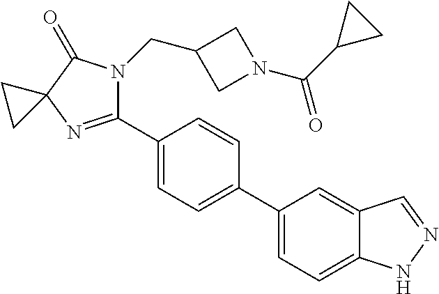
C12(N=C(C3=CC=C(C4=CC=C5C(=C4)C=NN5)C=C3)N(CC3CN(C(C4CC4)=O)C3)C1=O)CC2
